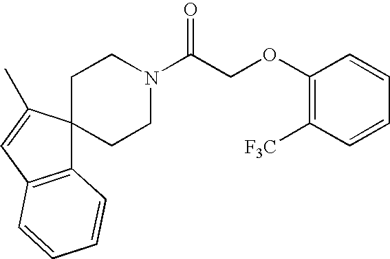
C12=C(C=C(C)C13CCN(C(COC1=C([F3C])C=CC=C1)=O)CC3)C=CC=C2
